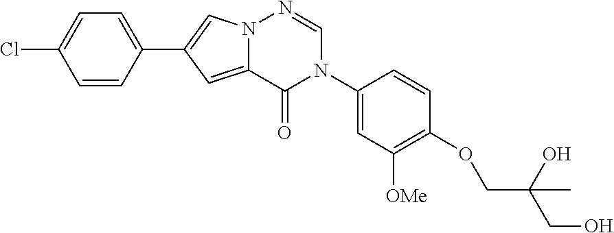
C1=CC(C2=CN3C(=C2)C(=O)N(C2=CC([OMe])=C(OCC(O)(C)CO)C=C2)C=N3)=CC=C1Cl
